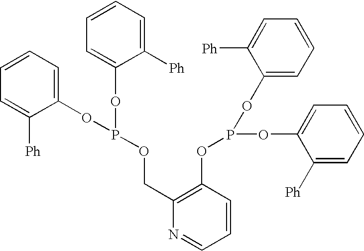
C1=CC=C(OP(OC2=CC=CC=C2[Ph])OCC2=C(OP(OC3=CC=CC=C3[Ph])OC3=CC=CC=C3[Ph])C=CC=N2)C([Ph])=C1
